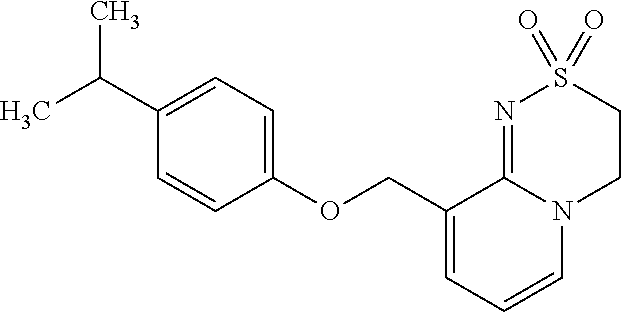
O(CC1=CC=CN2C1=NS(=O)(=O)CC2)C1=CC=C(C(C)C)C=C1
